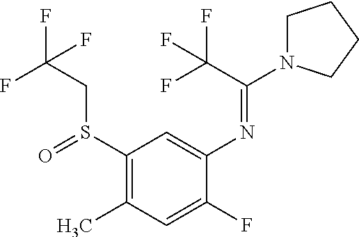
S(C1=C(C)C=C(F)C(N=C(C(F)(F)F)N2CCCC2)=C1)(CC(F)(F)F)=O
